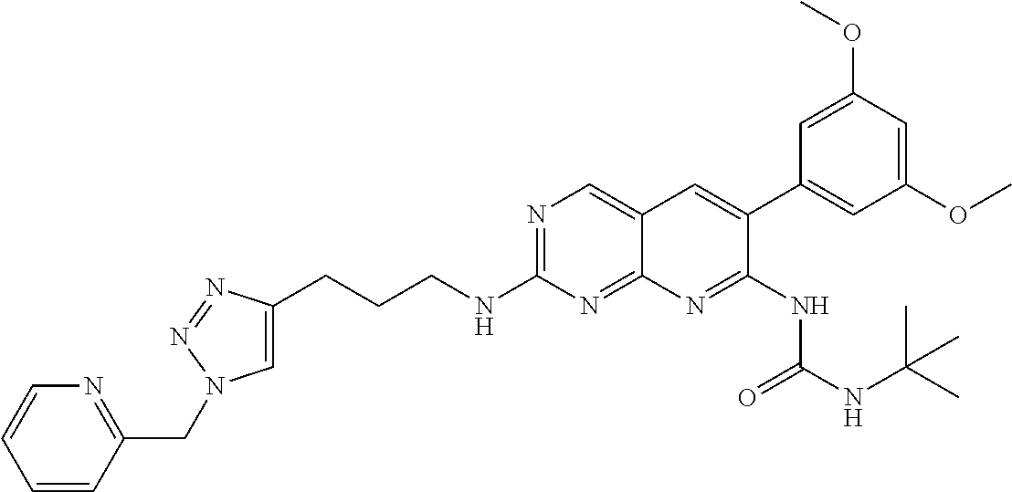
N1=C(NCCCC2=CN(CC3=NC=CC=C3)N=N2)N=C2C(=C1)C=C(C1=CC(OC)=CC(OC)=C1)C(NC(NC(C)(C)C)=O)=N2
